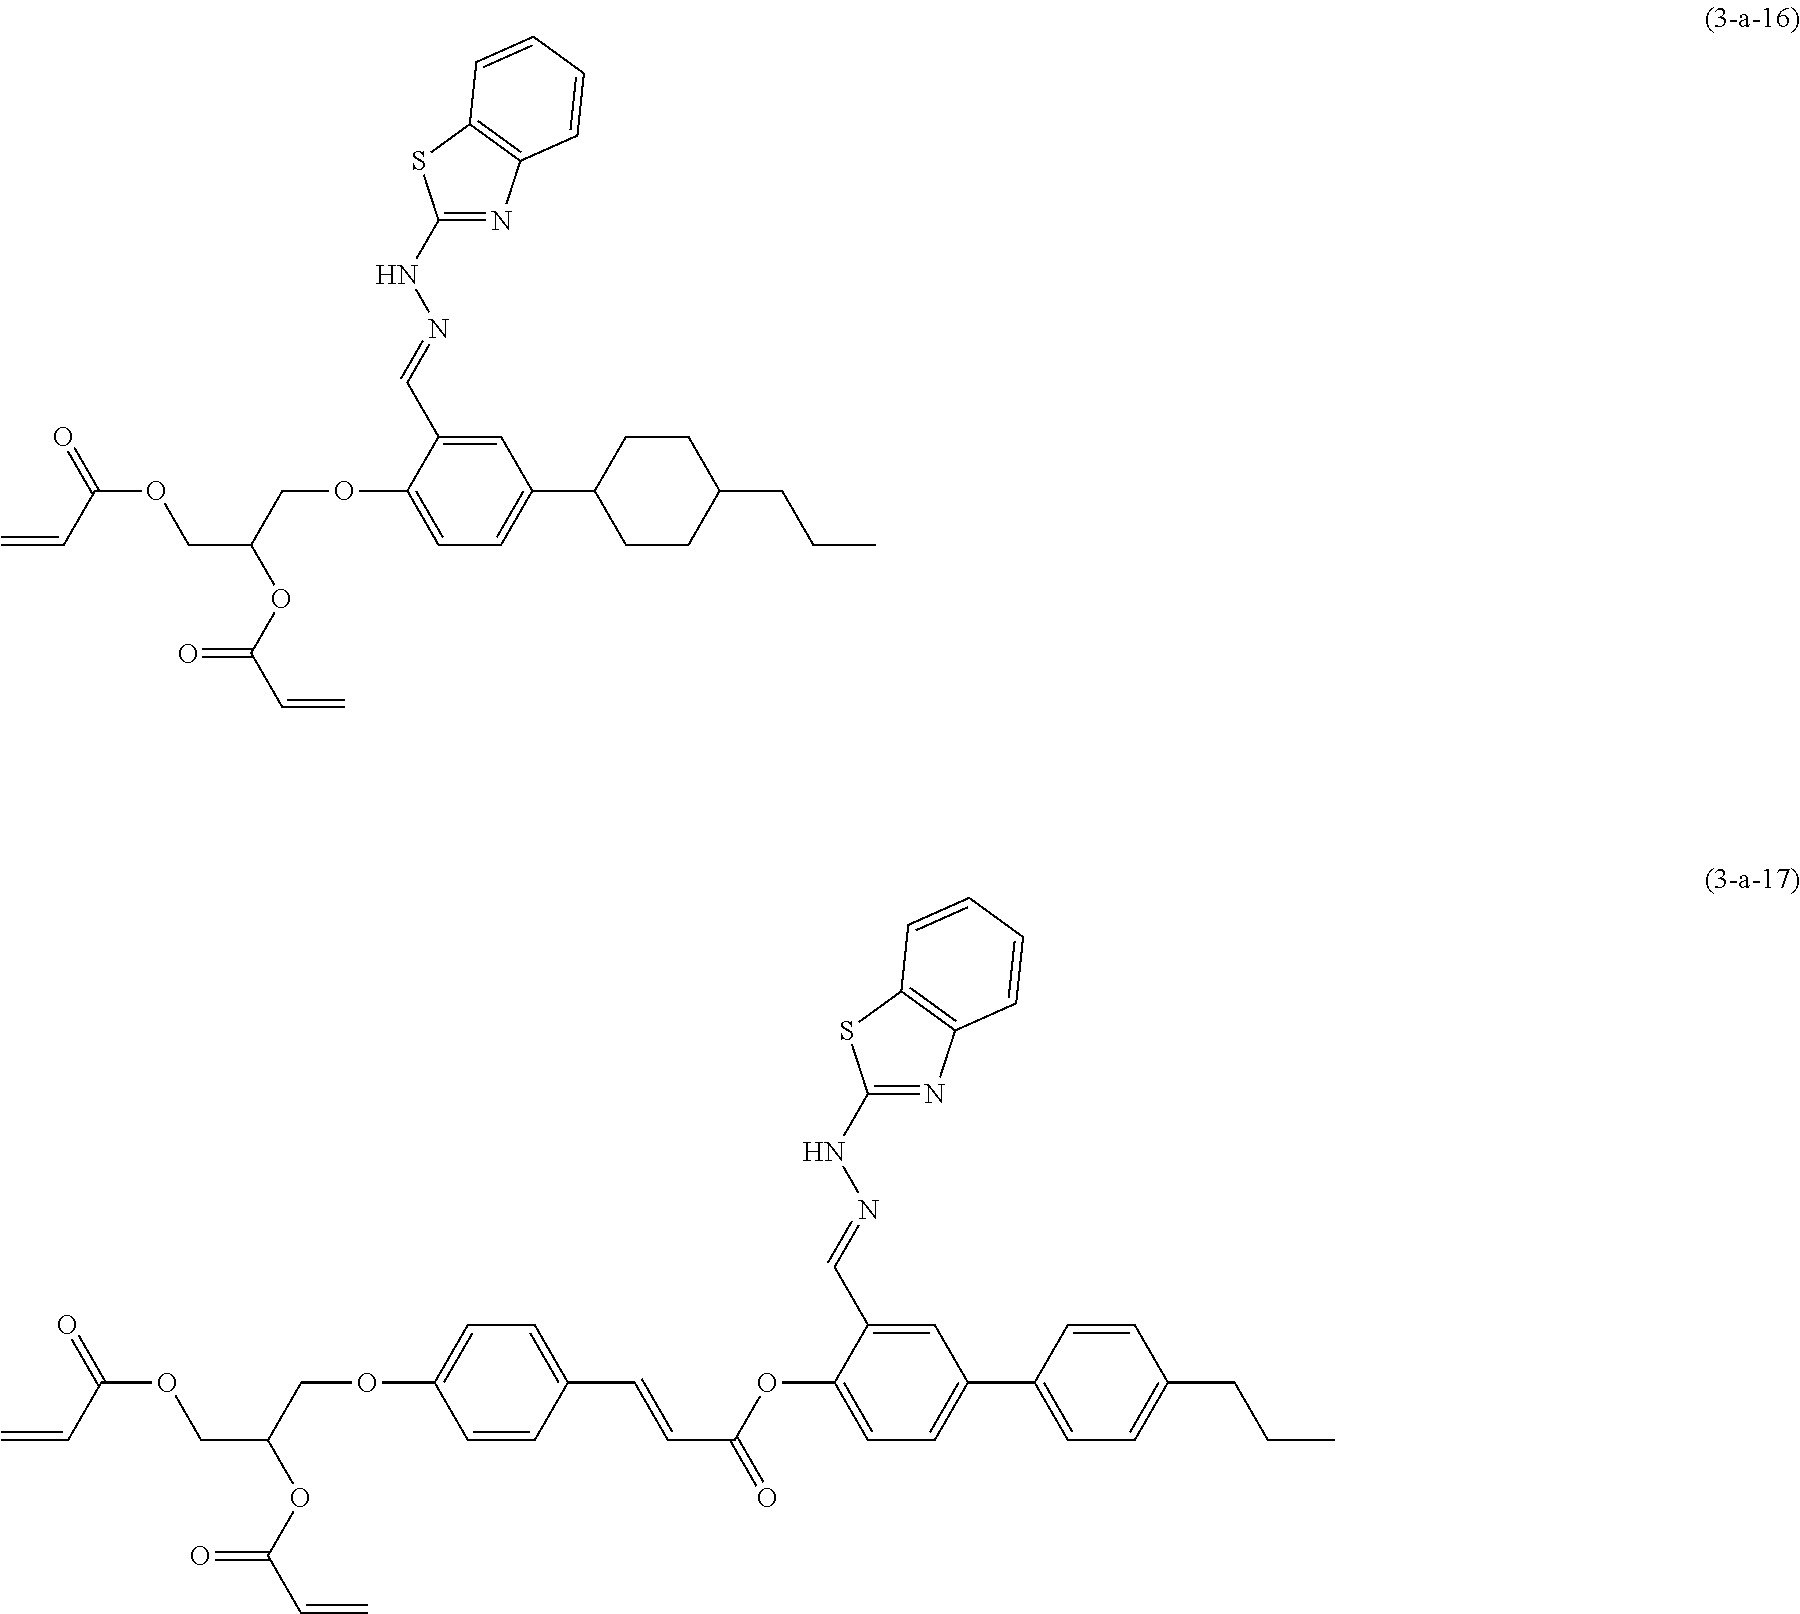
C=CC(OCC(OC(C=C)=O)COC1=CC=C(C2CCC(CCC)CC2)C=C1C=NNC1=NC2=C(S1)C=CC=C2)=O.C=CC(OCC(OC(C=C)=O)COC1=CC=C(C=CC(OC2=CC=C(C3=CC=C(CCC)C=C3)C=C2C=NNC2=NC3=C(S2)C=CC=C3)=O)C=C1)=O
